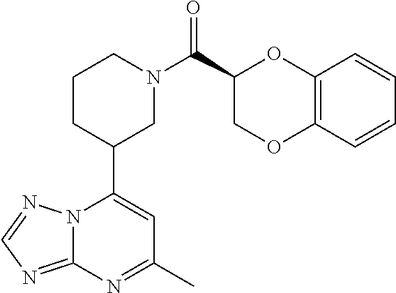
N12C(=NC=N1)N=C(C)C=C2C1CN(C(=O)C2OC3=C(OC2)C=CC=C3)CCC1
